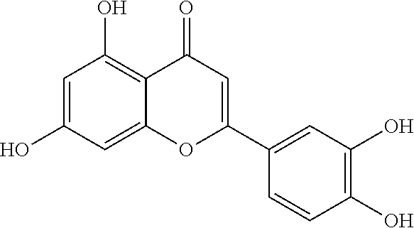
C1=C(O)C=C2C(=C1O)C(=O)C=C(C1=CC(O)=C(O)C=C1)O2
